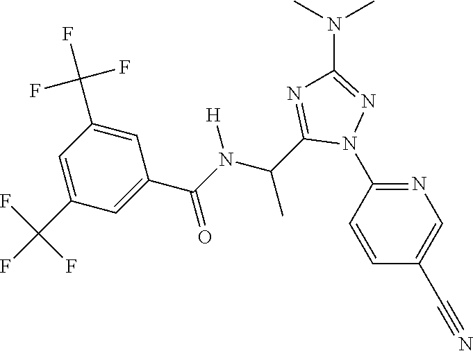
C1=CC(N2N=C(N(C)C)N=C2C(C)N([H])C(=O)C2=CC(C(F)(F)F)=CC(C(F)(F)F)=C2)=NC=C1C#N
